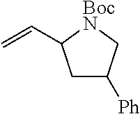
C1C([Ph])C[BocN]C1C=C
